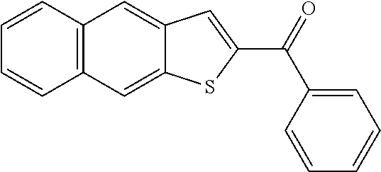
C1=CC2=C(C=C1)C=C1C(=C2)C=C(C(=O)C2=CC=CC=C2)S1
